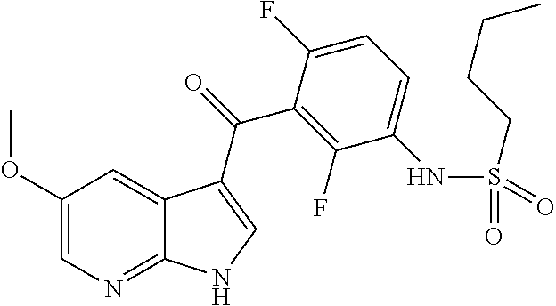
C1(OC)=CN=C2C(=C1)C(C(=O)C1=C(F)C(NS(CCCC)(=O)=O)=CC=C1F)=CN2
